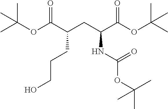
CC(OC(C(CC(C(OC(C)(C)C)=O)NC(OC(C)(C)C)=O)CCCO)=O)(C)C
